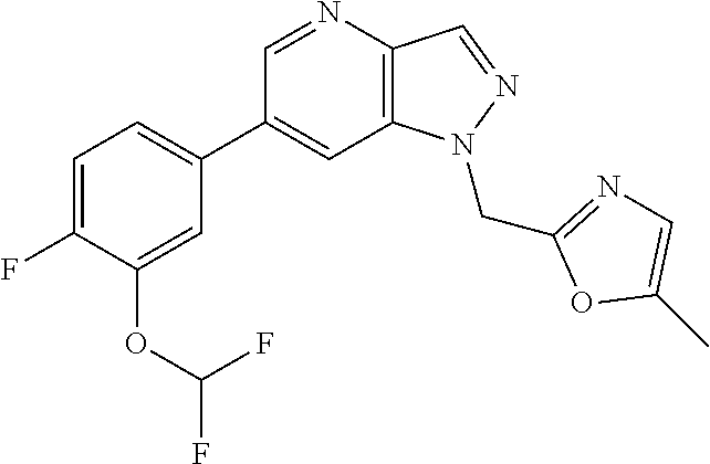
C1(C2=CC=C(F)C(OC(F)F)=C2)=CC2=C(C=NN2CC2=NC=C(C)O2)N=C1
